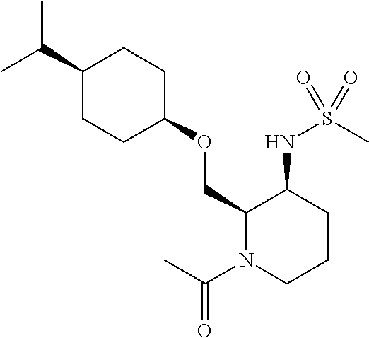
C(C1CCC(OCC2N(C(C)=O)CCCC2NS(C)(=O)=O)CC1)(C)C
